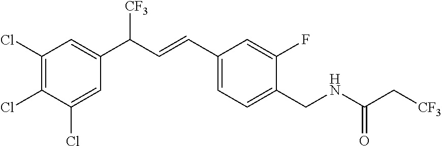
C1(Cl)=C(Cl)C(Cl)=CC(C(C=CC2=CC=C(CNC(C[CF3])=O)C(F)=C2)[CF3])=C1
